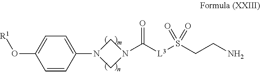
C([L3]S(CCN)(=O)=O)(N1CN(C2=CC=C(O[R1])C=C2)C1)=O
